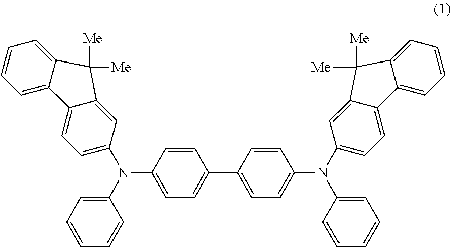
C1=CC(N(C2=CC=C3C(=C2)C([Me])([Me])C2=CC=CC=C32)C2=CC=CC=C2)=CC=C1C1=CC=C(N(C2=CC=C3C(=C2)C([Me])([Me])C2=CC=CC=C32)C2=CC=CC=C2)C=C1
